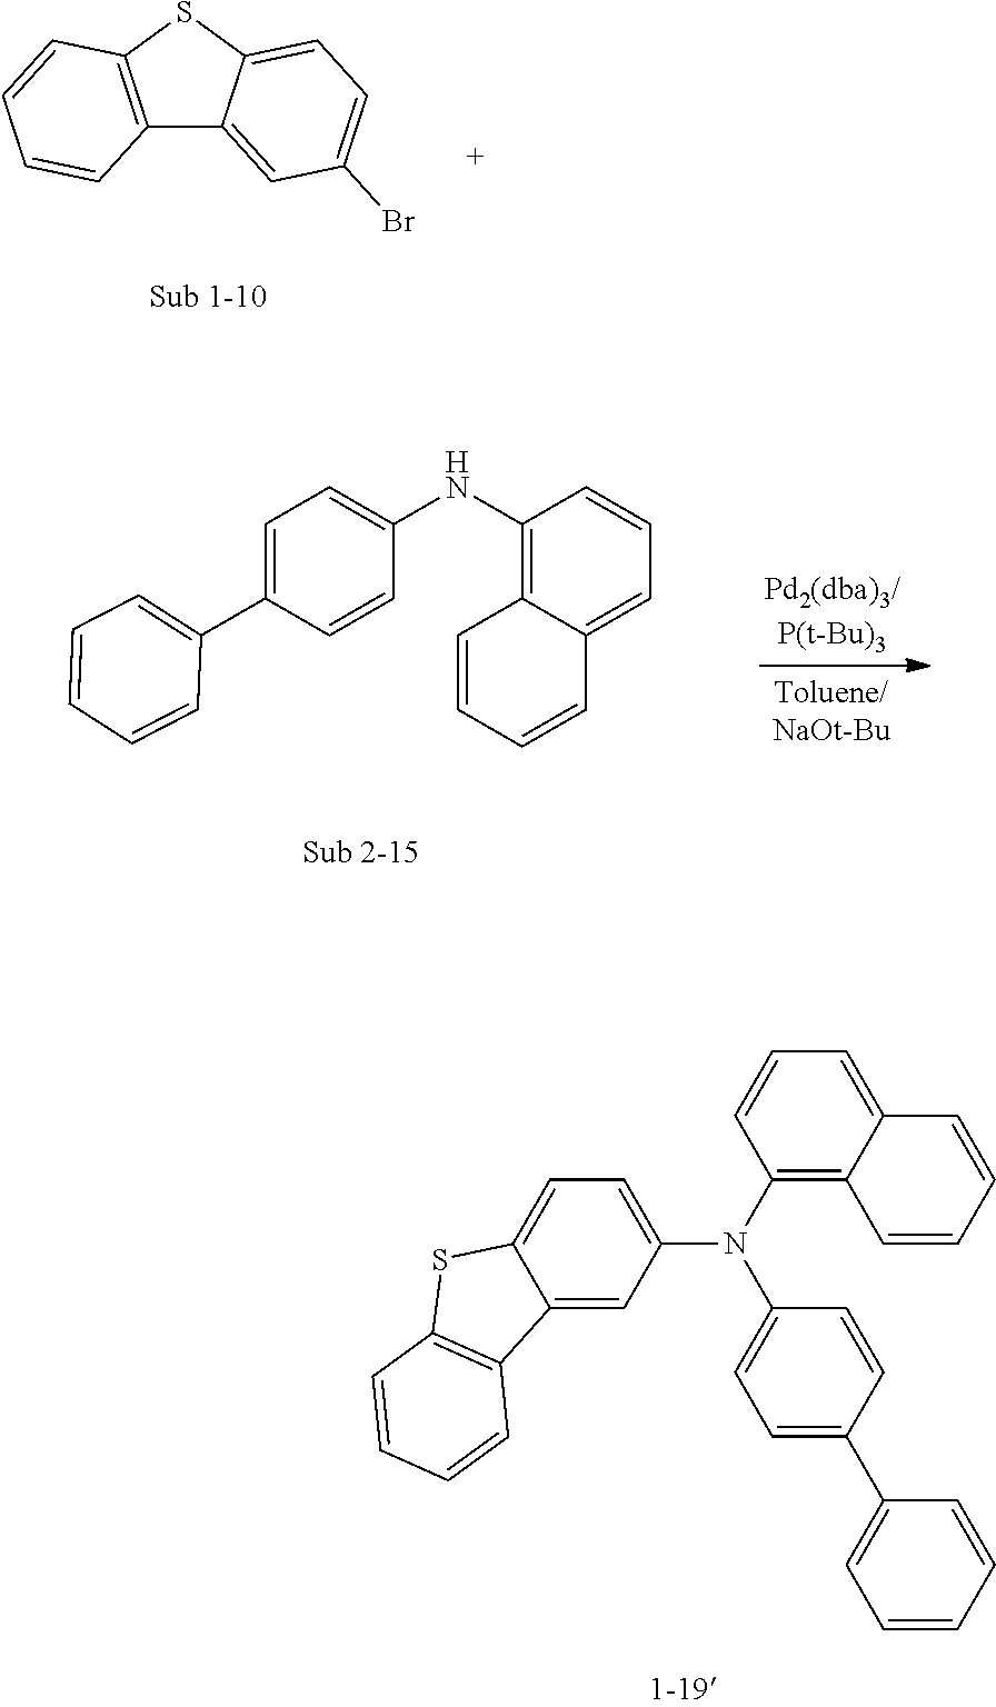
C1(N(C2=CC=C3C(=C2)C2=C(S3)C=CC=C2)C2=CC=C(C3=CC=CC=C3)C=C2)=C2C(=CC=C1)C=CC=C2.C12=C(SC3=CC=C(Br)C=C13)C=CC=C2.C1(NC2=CC=C(C3=CC=CC=C3)C=C2)=C2C(=CC=C1)C=CC=C2
